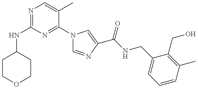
N(C1=NC=C(C)C(N2C=NC(C(NCC3=CC=CC(C)=C3CO)=O)=C2)=N1)C1CCOCC1
